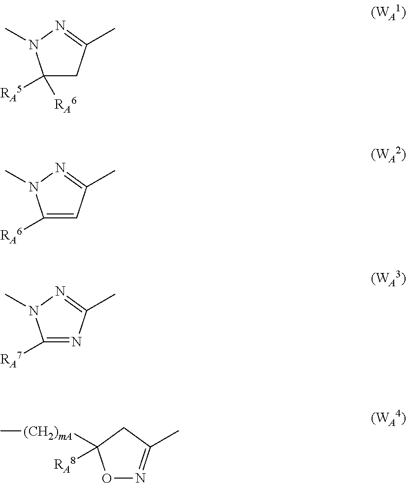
C1([RA6])([RA5])CC(C)=NN1C.C1([RA6])=CC(C)=NN1C.C1([RA7])=NC(C)=NN1C.O1N=C(C)CC1([RA8])[(CH2)mA]C
